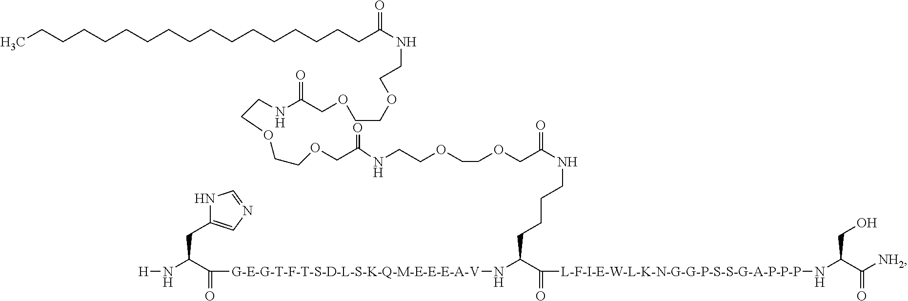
CCCCCCCCCCCCCCCCCC(NCCOCCOCC(NCCOCCOCC(NCCOCCOCC(NCCCCC(C(=O)[L-F-I-E-W-L-K-N-G-G-P-S-S-G-A-P-P-P]NC(CO)C(=O)[NH2])N[G-E-G-T-F-T-S-D-L-S-K-Q-M-E-E-E-A-V]C(=O)C(N[H])CC1=CN=CN1)=O)=O)=O)=O
